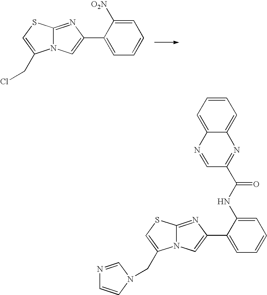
C12=NC(C3=CC=CC=C3[O2N])=CN1C(CCl)=CS2.C12=NC(C3=CC=CC=C3NC(C3=NC4=CC=CC=C4N=C3)=O)=CN1C(CN1C=CN=C1)=CS2
